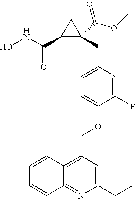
ONC(C1C(CC2=CC=C(OCC3=C4C(=NC(CC)=C3)C=CC=C4)C(F)=C2)(C(OC)=O)C1)=O
